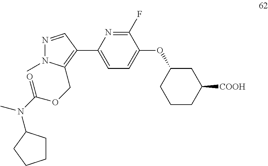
C1(F)=NC(C2=C(COC(N(C)C3CCCC3)=O)N(C)N=C2)=CC=C1OC1CCCC([COOH])C1
